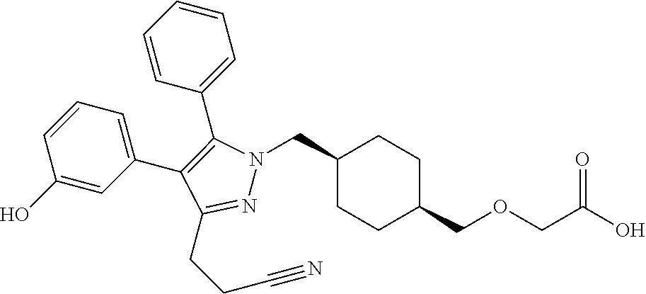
C1(CN2N=C(CCC#N)C(C3=CC=CC(O)=C3)=C2C2=CC=CC=C2)CCC(COCC(O)=O)CC1
